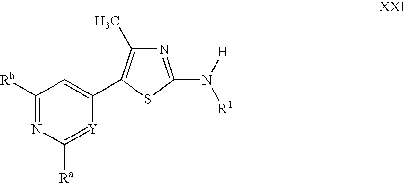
C1([Rb])=NC([Ra])=[Y]C(C2=C(C)N=C(N([H])[R1])S2)=C1
